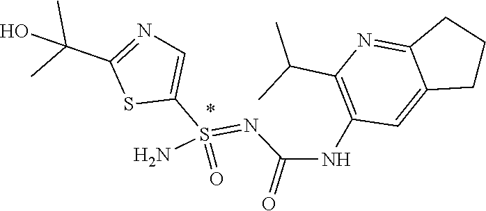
CC(C1=NC=C(S(=NC(=O)NC2=C(C(C)C)N=C3C(=C2)CCC3)(N)=O)S1)(O)C
